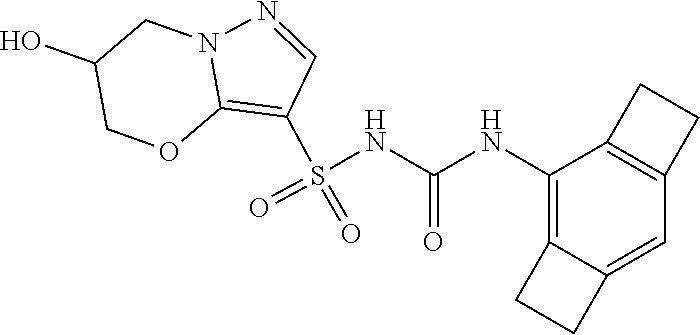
N(C(NC1=C2C(=CC3=C1CC3)CC2)=O)S(C1=C2N(N=C1)CC(O)CO2)(=O)=O
